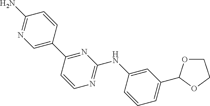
C1(C2OCCO2)=CC=CC(NC2=NC=CC(C3=CN=C(N)C=C3)=N2)=C1
